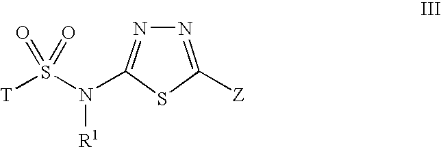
N1=C([Z])SC(N(S([T])(=O)=O)[R1])=N1
